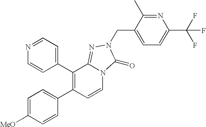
C1=CC(C2=C(C3=CC=C([MeO])C=C3)C=CN3C2=NN(CC2=CC=C(C(F)(F)F)N=C2C)C3=O)=CC=N1
